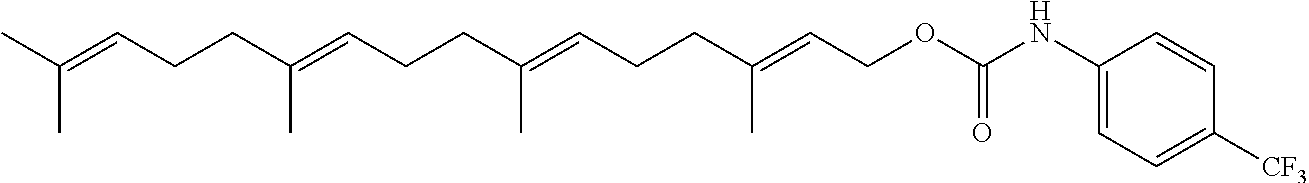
CC(=CCCC(=CCCC(=CCCC(=CCOC(NC1=CC=C([CF3])C=C1)=O)C)C)C)C
